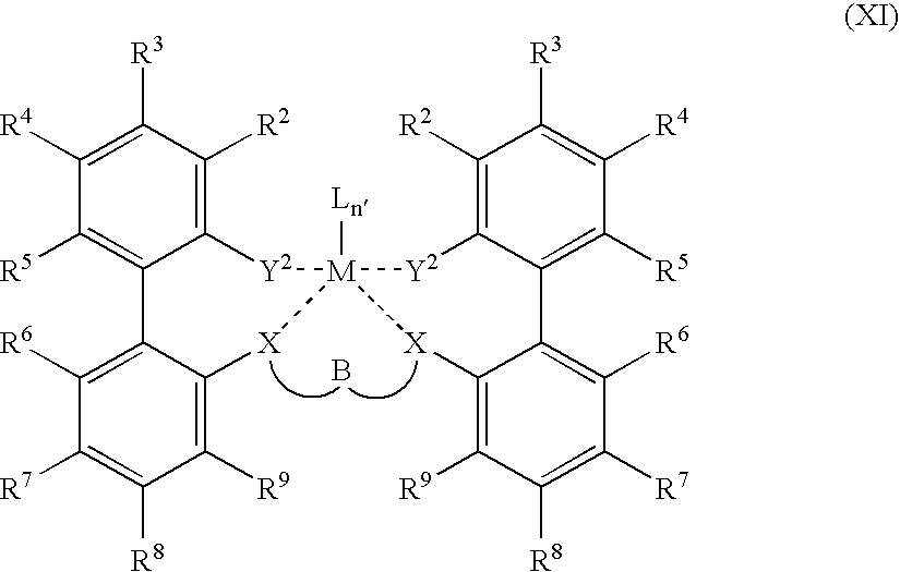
C1([R9])=C2C(=C([R6])C([R7])=C1[R8])C1=C([R5])C([R4])=C([R3])C([R2])=C1[Y2][M]1([Ln])([X]2)[X]C2=C([R9])C([R8])=C([R7])C([R6])=C2C2=C([R5])C([R4])=C([R3])C([R2])=C2[Y2]1.B
